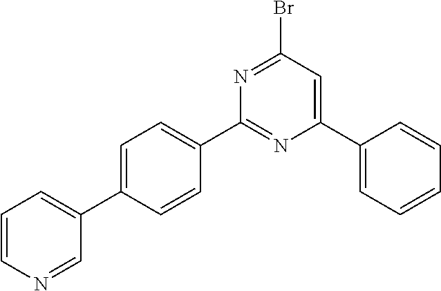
C1=CN=CC(C2=CC=C(C3=NC(C4=CC=CC=C4)=CC(Br)=N3)C=C2)=C1
